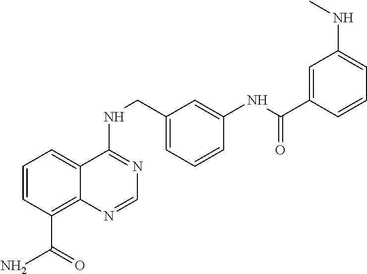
C1=CC(C(N)=O)=C2C(=C1)C(NCC1=CC=CC(NC(=O)C3=CC(NC)=CC=C3)=C1)=NC=N2
